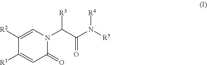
C1([R2])=CN(C(C(N([R5])[R4])=O)[R3])C(=O)C=C1[R1]
